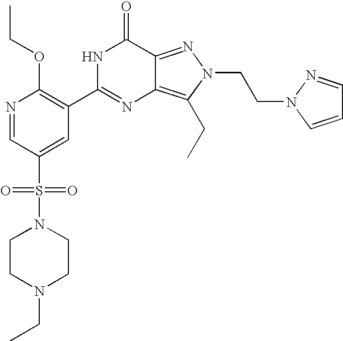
C1CN(CC)CCN1S(C1=CC(C2=NC3=C(CC)N(CCN4C=CC=N4)N=C3C(=O)N2)=C(OCC)N=C1)(=O)=O
